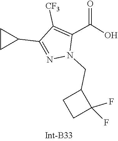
C1C(C2=NN(CC3CCC3(F)F)C(C(=O)O)=C2[CF3])C1
